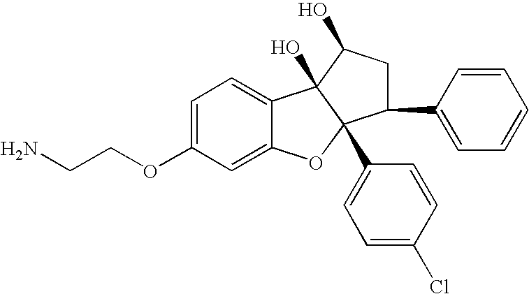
C1=C(OCCN)C=C2C(=C1)C1(O)C(C3=CC=C(Cl)C=C3)(O2)C(C2=CC=CC=C2)CC1O
